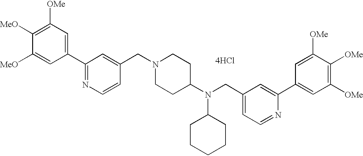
C1(C2=NC=CC(CN3CCC(N(CC4=CC=NC(C5=CC([OMe])=C([OMe])C([OMe])=C5)=C4)C4CCCCC4)CC3)=C2)=CC([OMe])=C([MeO])C([MeO])=C1.[4HCl]
